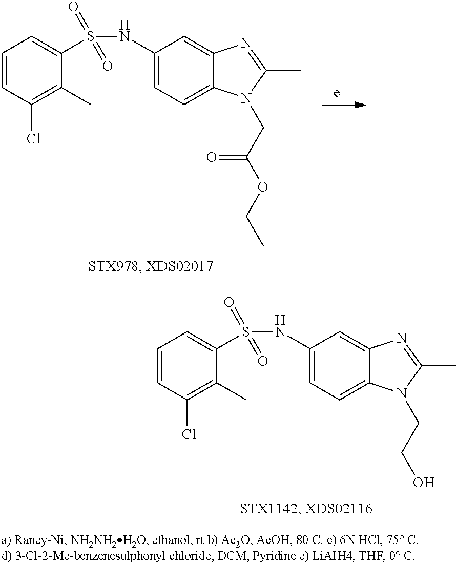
C1(NS(C2=CC=CC(Cl)=C2C)(=O)=O)=CC=C2C(=C1)N=C(C)N2CCO.C1(NS(C2=CC=CC(Cl)=C2C)(=O)=O)=CC=C2C(=C1)N=C(C)N2CC(OCC)=O
